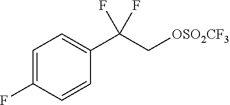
C1=C(F)C=CC(C(C[OSO2CF3])(F)F)=C1
